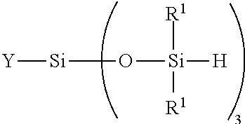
[Y][Si]O[Si]([H])([R1])[R1]
